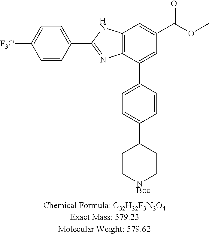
C12=C(C(C3=CC=C(C4CC[NBoc]CC4)C=C3)=CC(C(OC)=O)=C1)N=C(C1=CC=C([F3C])C=C1)N2
